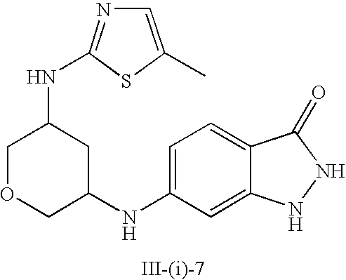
C1=C(NC2CC(NC3=NC=C(C)S3)COC2)C=C2C(=C1)C(=O)NN2
